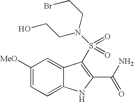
C1([MeO])=CC=C2C(=C1)C(S(=O)(=O)N(CCBr)CCO)=C(C(N)=O)N2
